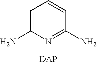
C1=C(N)N=C(N)C=C1
